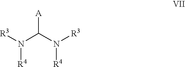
[R3]N(C(N([R3])[R4])[A])[R4]
